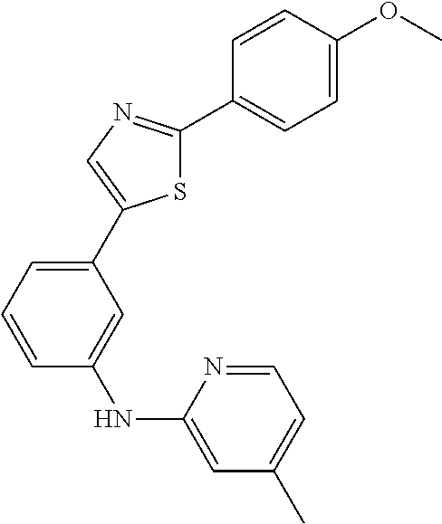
C1=C(NC2=CC(C)=CC=N2)C=CC=C1C1=CN=C(C2=CC=C(OC)C=C2)S1
